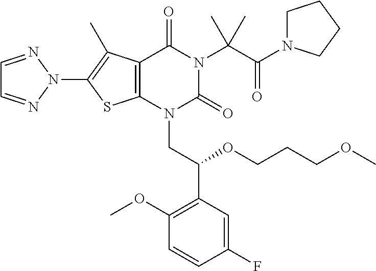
C12=C(N(CC(C3=C(OC)C=CC(F)=C3)OCCCOC)C(=O)N(C(C(N3CCCC3)=O)(C)C)C1=O)SC(N1N=CC=N1)=C2C
